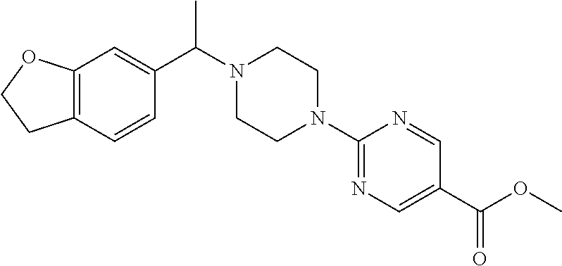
C12=C(C=CC(C(N3CCN(C4=NC=C(C(OC)=O)C=N4)CC3)C)=C1)CCO2
